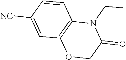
C1=C([NC])C=CC2=C1OCC(=O)N2CC
